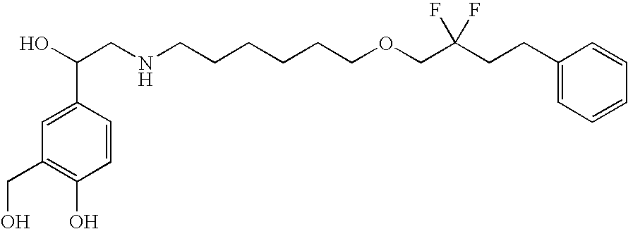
C1=CC(C(O)CNCCCCCCOCC(CCC2=CC=CC=C2)(F)F)=CC(CO)=C1O
